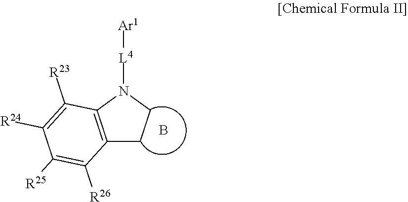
C12=C(N([L4][Ar1])CC1)C([R23])=C([R24])C([R25])=C2[R26].B
